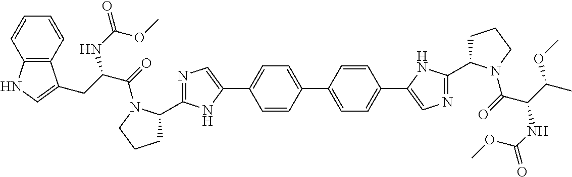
C1=CC(C2=CC=C(C3=CN=C(C4CCCN4C(C(C(C)OC)NC(=O)OC)=O)N3)C=C2)=CC=C1C1=CN=C(C2CCCN2C(C(CC2=CNC3=C2C=CC=C3)NC(=O)OC)=O)N1
